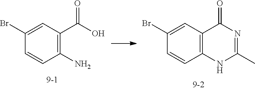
C1(N)=C(C(O)=O)C=C(Br)C=C1.C12=C(C=C(Br)C=C1)C(=O)N=C(C)N2
